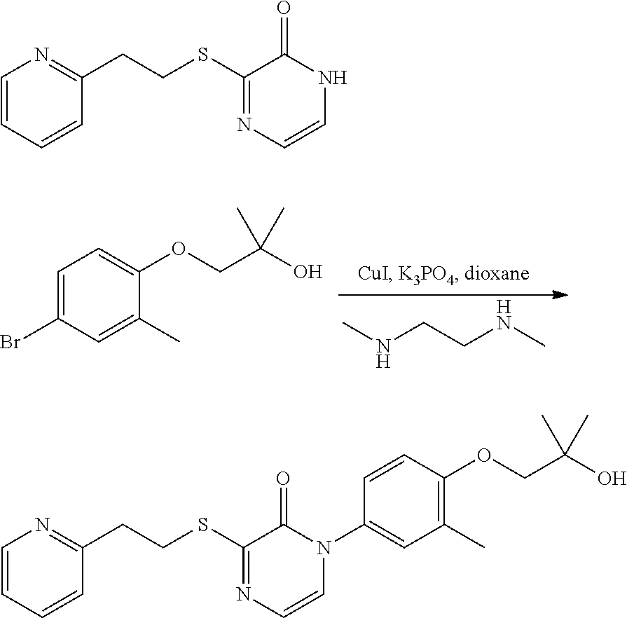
BrC1=CC=C(OCC(O)(C)C)C(C)=C1.CNCCNC.C1(SCCC2=NC=CC=C2)=NC=CNC1=O.C1(SCCC2=NC=CC=C2)=NC=CN(C2=CC(C)=C(OCC(O)(C)C)C=C2)C1=O
